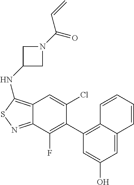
C12=C(NC3CN(C(C=C)=O)C3)SN=C1C(F)=C(C1=C3C(=CC(O)=C1)C=CC=C3)C(Cl)=C2
